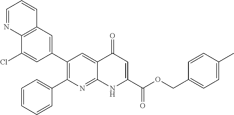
C12=C(C=C(C3=C(C4=CC=CC=C4)N=C4C(=C3)C(=O)C=C(C(OCC3=CC=C(C)C=C3)=O)N4)C=C1Cl)C=CC=N2
